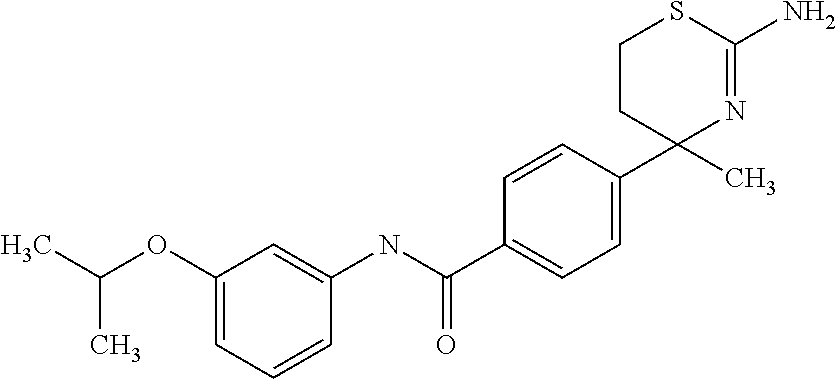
C1CC(C2=CC=C(C(=O)NC3=CC(OC(C)C)=CC=C3)C=C2)(C)N=C(N)S1
